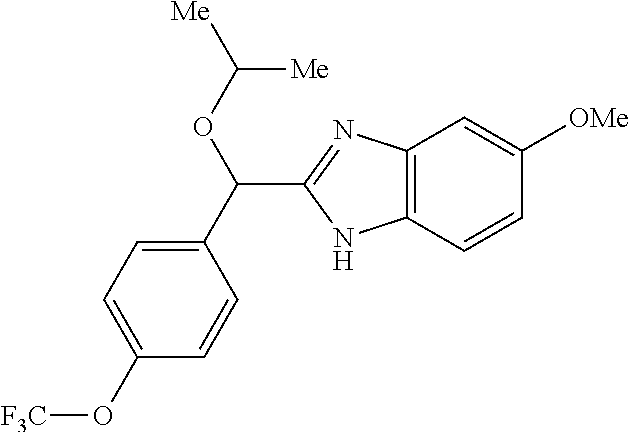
C12=C(C=CC([OMe])=C1)NC(C(C1=CC=C(O[F3C])C=C1)OC([Me])[Me])=N2
